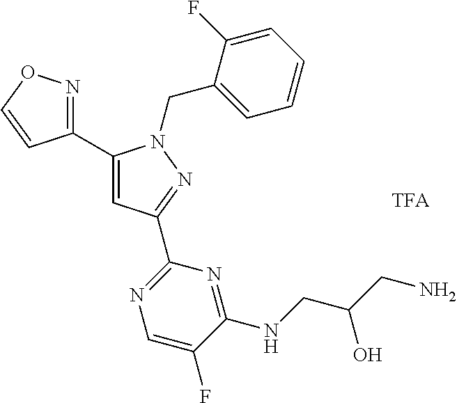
C1(C2=NOC=C2)=CC(C2=NC=C(F)C(NCC(O)CN)=N2)=NN1CC1=CC=CC=C1F
